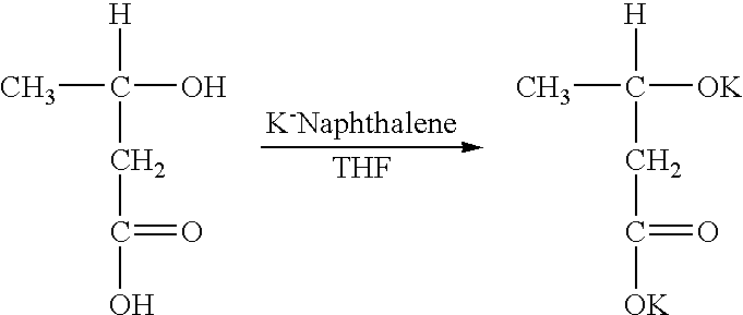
CC(O)([H])CC(O)=O.[THF].CC([OK])([H])CC([OK])=O
